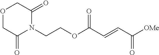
N1(CCOC(C=CC([OMe])=O)=O)C(=O)COCC1=O
